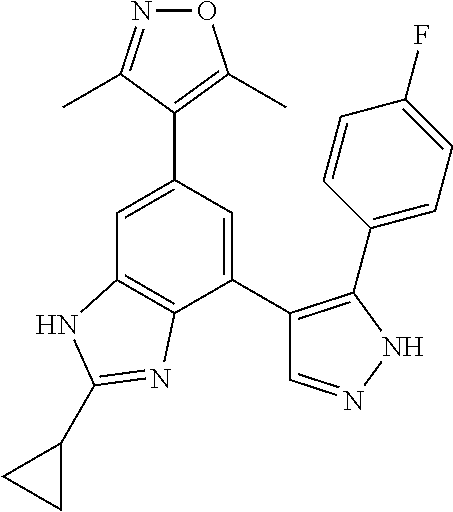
C1(C2=C(C3=CC=C(F)C=C3)NN=C2)=CC(C2=C(C)ON=C2C)=CC2=C1N=C(C1CC1)N2
